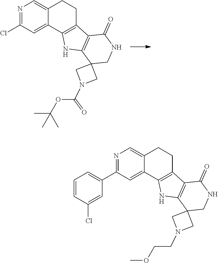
N1=C(Cl)C=C2C(=C1)CCC1=C2NC2=C1C(=O)NCC21CN(C(OC(C)(C)C)=O)C1.N1=C(C2=CC=CC(Cl)=C2)C=C2C(=C1)CCC1=C2NC2=C1C(=O)NCC21CN(CCOC)C1
